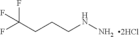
C(CCCNN)(F)(F)F
